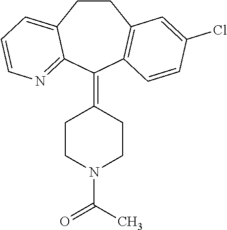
C1CC2=CC=CN=C2C(=C2CCN(C(C)=O)CC2)C2=C1C=C(Cl)C=C2
